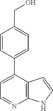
C1=C(C2=CC=C(CO)C=C2)C2=C(N=C1)NC=C2
